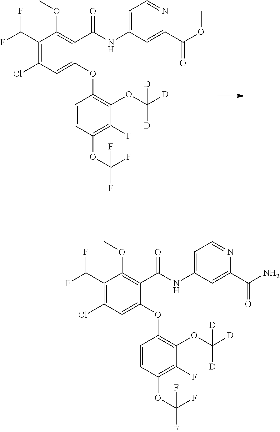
C1(C(F)F)=C(Cl)C=C(OC2=C(OC([D])([D])[D])C(F)=C(OC(F)(F)F)C=C2)C(C(=O)NC2=CC=NC(C(OC)=O)=C2)=C1OC.C1(C(F)F)=C(Cl)C=C(OC2=C(OC([D])([D])[D])C(F)=C(OC(F)(F)F)C=C2)C(C(=O)NC2=CC=NC(C(N)=O)=C2)=C1OC
